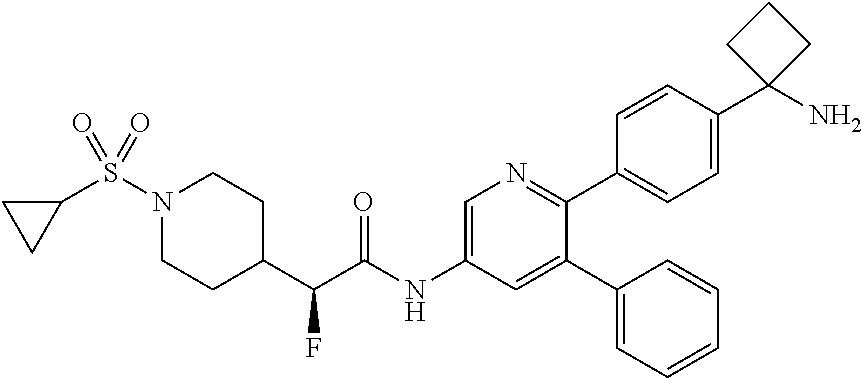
C1=CC(C2(N)CCC2)=CC=C1C1=NC=C(NC(C(C2CCN(S(C3CC3)(=O)=O)CC2)F)=O)C=C1C1=CC=CC=C1
